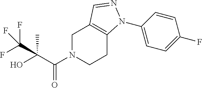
C1N(C(C(O)(C(F)(F)F)C)=O)CCC2=C1C=NN2C1=CC=C(F)C=C1
